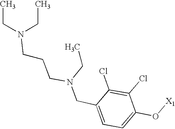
C(C1=CC=C(O[X1])C(Cl)=C1Cl)N(CCCN(CC)CC)CC
